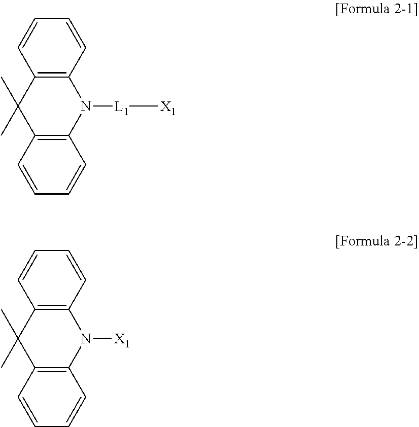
C1=CC2=C(C=C1)C(C)(C)C1=C(N2[X1])C=CC=C1.C1=CC2=C(C=C1)C(C)(C)C1=C(N2[L1][X1])C=CC=C1
